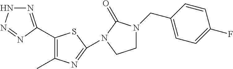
N1N=C(C2=C(C)N=C(N3C(=O)N(CC4=CC=C(F)C=C4)CC3)S2)N=N1
